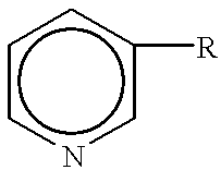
c1cncc([R])c1
